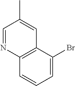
C1=NC2=C(C=C1C)C(Br)=CC=C2
